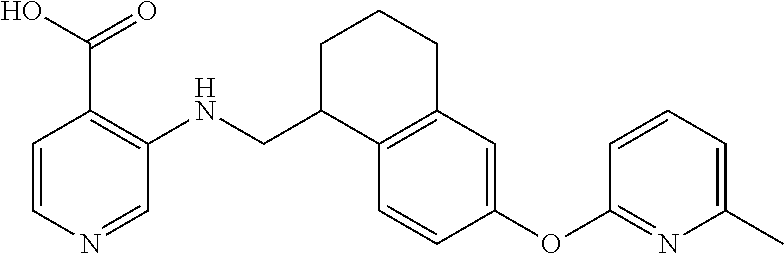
C1=CN=CC(NCC2C3=C(CCC2)C=C(OC2=NC(C)=CC=C2)C=C3)=C1C(O)=O
